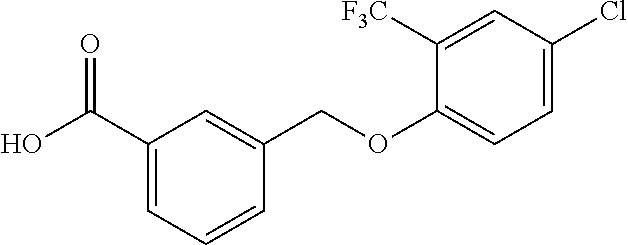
OC(C1=CC=CC(COC2=CC=C(Cl)C=C2[F3C])=C1)=O
